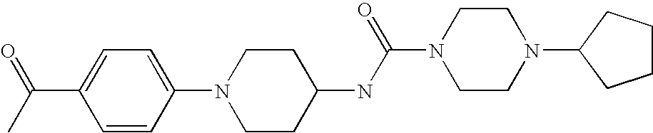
CC(=O)C1=CC=C(N2CCC(NC(N3CCN(C4CCCC4)CC3)=O)CC2)C=C1
